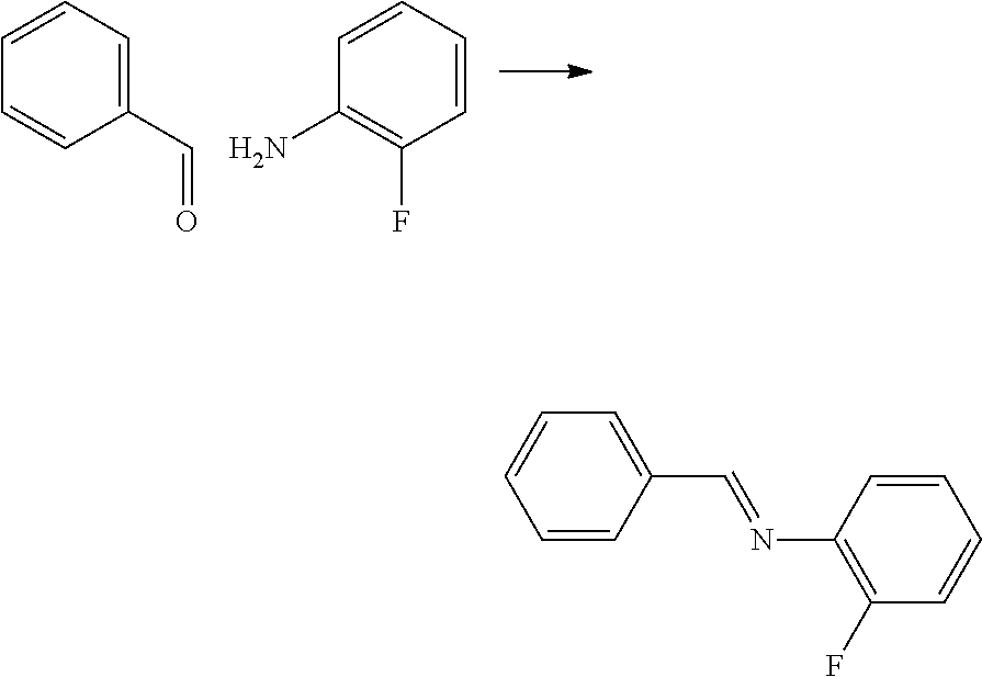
C1=CC(C=O)=CC=C1.C1(N)=C(F)C=CC=C1.C1=CC(C=NC2=C(F)C=CC=C2)=CC=C1
